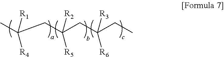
C(CC(CC(CC)([R6])[R3])([R2])[R5])(C)([R4])[R1]
